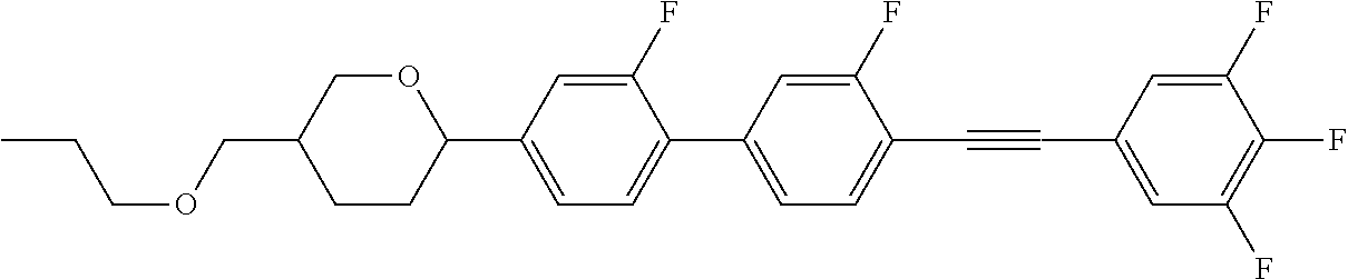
O1CC(COCCC)CCC1C1=CC=C(C2=CC=C(C#CC3=CC(F)=C(F)C(F)=C3)C(F)=C2)C(F)=C1
